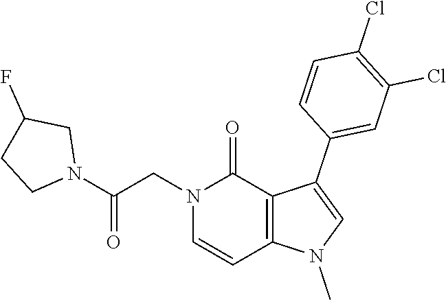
C1(Cl)=C(Cl)C=C(C2=CN(C)C3=C2C(=O)N(CC(N2CC(F)CC2)=O)C=C3)C=C1
